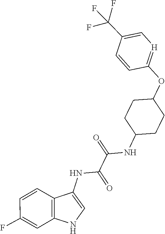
C1=CC(C(F)(F)F)=C[H]=C1OC1CCC(NC(C(=O)NC2=CNC3=C2C=CC(F)=C3)=O)CC1
